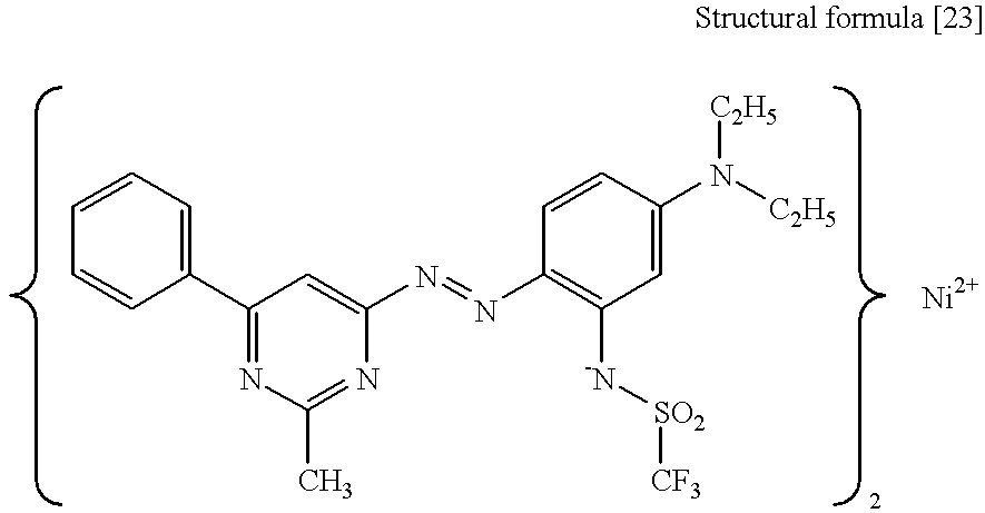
C1=CC(C2=NC(C)=NC(N=NC3=C([-N][SO2][CF3])C=C(N([C2H5])[C2H5])C=C3)=C2)=CC=C1.[Ni]
